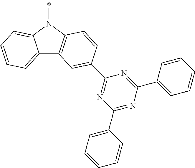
C12=CC=CC=C1N(C)C1=C2C=C(C2=NC(C3=CC=CC=C3)=NC(C3=CC=CC=C3)=N2)C=C1
